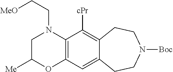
C12=C(C([cPr])=C3C(=C1)CCN([Boc])CC3)N(CC[MeO])CC([Me])O2
